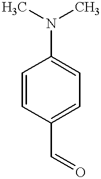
C1=CC(C=O)=CC=C1N(C)C
